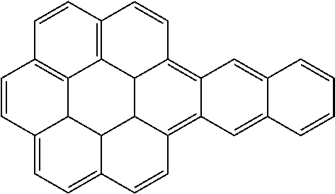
C1=CC2=C3C4=C1C=CC1=CC=C5C(C41)C1C3C(=C3C(=C1C=C5)C=C1C(=C3)C=CC=C1)C=C2
